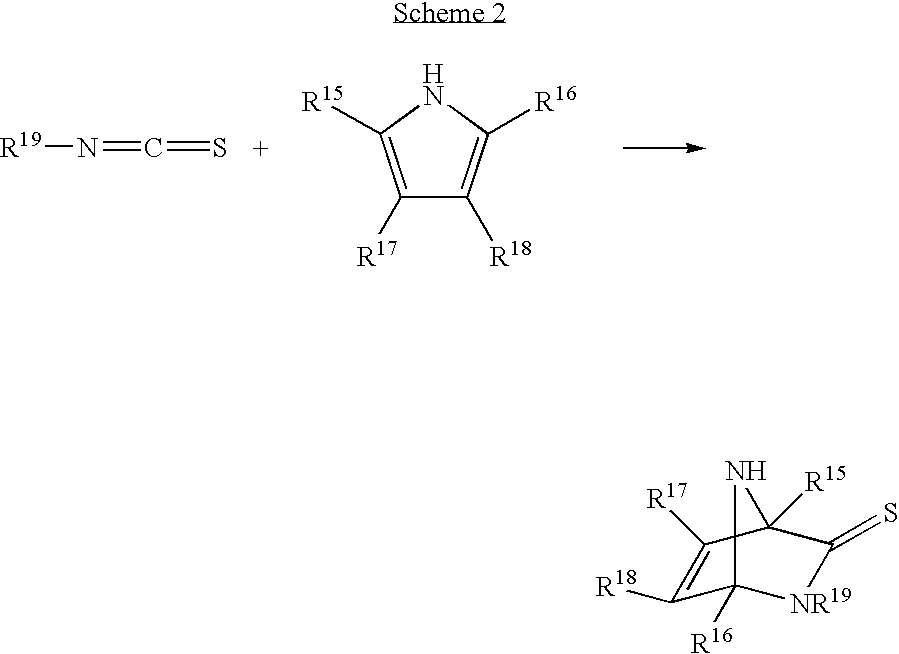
[R19]N=C=S.C1([R17])=C([R15])NC([R16])=C1[R18].C1([R18])=C([R17])C2([R15])C(=S)[NR19]C1([R16])N2
